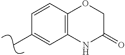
CC1=CC2=C(C=C1)OCC(=O)N2
